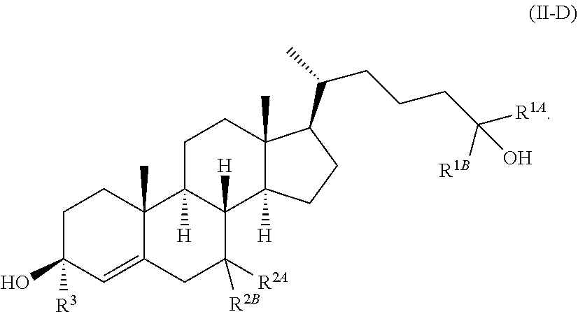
C1C([R3])(O)C=C2C(C)(C1)C1([H])C([H])(C([R2A])([R2B])C2)C2([H])C(C)(CC1)C(C(C)CCCC([R1A])([R1B])O)CC2
